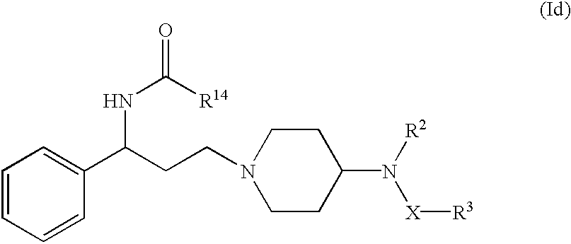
C1CC(N([R2])[X][R3])CCN1CCC(C1=CC=CC=C1)NC(=O)[R14]
